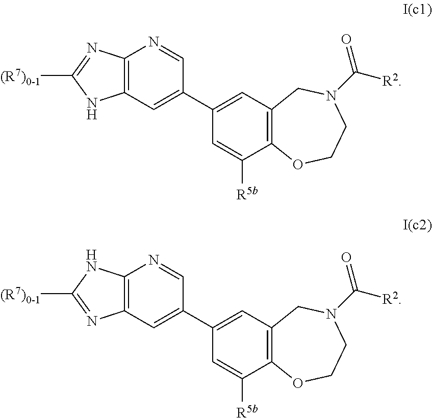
C12=C(C=C(C3=CC4=C(C([R5b])=C3)OCCN(C([R2])=O)C4)C=N1)NC([(R7)0-1])=N2.C12=C(C=C(C3=CC4=C(C([R5b])=C3)OCCN(C([R2])=O)C4)C=N1)N=C([(R7)0-1])N2
